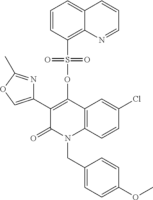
C1=C(Cl)C=CC2=C1C(OS(C1=C3C(=CC=C1)C=CC=N3)(=O)=O)=C(C1=COC(C)=N1)C(=O)N2CC1=CC=C(OC)C=C1
